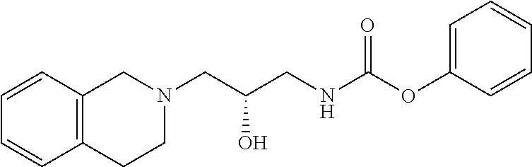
O(C1=CC=CC=C1)C(NCC(CN1CCC2=C(C1)C=CC=C2)O)=O
